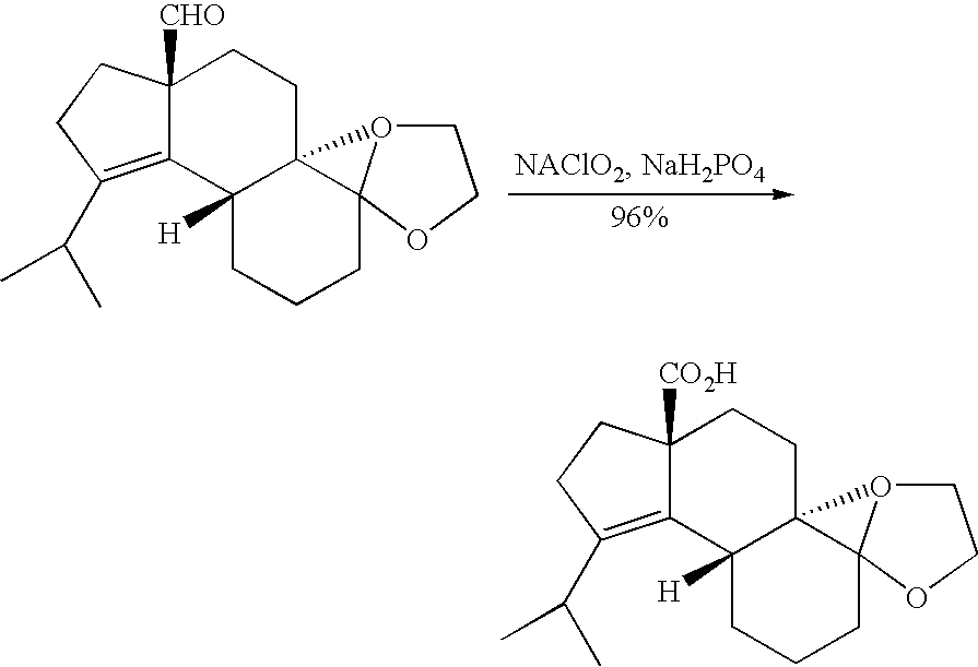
C12([CHO])C(=C(C(C)C)CC1)C1([H])C3(CC2)O2CCOC32CCC1.C12([CO2H])C(=C(C(C)C)CC1)C1([H])C3(CC2)O2CCOC32CCC1
